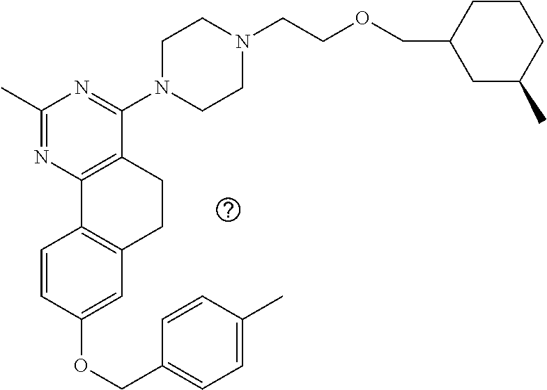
C1(OCC2=CC=C(C)C=C2)=CC2=C(C=C1)C1=C(CC2)C(N2CCN(CCOCC3CC(C)CCC3)CC2)=NC(C)=N1
